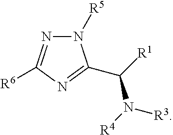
N1([R5])N=C([R6])N=C1C([R1])N([R4])[R3]
